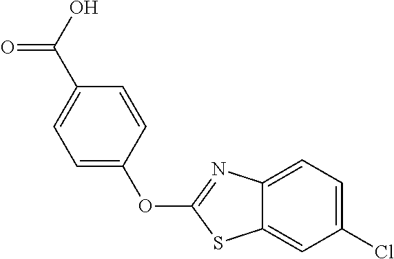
C1=C(OC2=NC3=CC=C(Cl)C=C3S2)C=CC(C(=O)O)=C1
